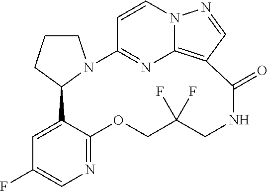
C1CCC2N1C1=NC3=C(C(=O)NCC(F)(F)COC4=NC=C(F)C=C24)C=NN3C=C1
